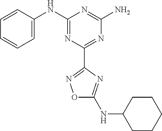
C1=CC(NC2=NC(C3=NOC(NC4CCCCC4)=N3)=NC(N)=N2)=CC=C1
